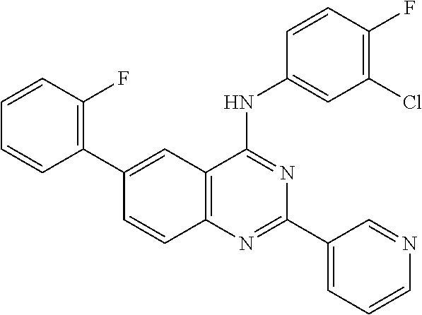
C1(C2=C(F)C=CC=C2)=CC2=C(C=C1)N=C(C1=CC=CN=C1)N=C2NC1=CC(Cl)=C(F)C=C1
